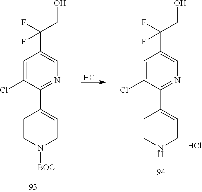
Cl.C1CN([BOC])CC=C1C1=NC=C(C(F)(CO)F)C=C1Cl.C1CNCC=C1C1=NC=C(C(F)(CO)F)C=C1Cl.Cl
